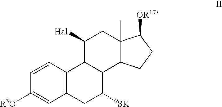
C1=CC2=C(C=C1[R3O])CC([SK])C1C2C([Hal])CC2(C)C1CCC2[OR17]
